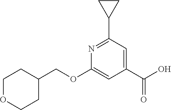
C1(C(O)=O)=CC(C2CC2)=NC(OCC2CCOCC2)=C1
